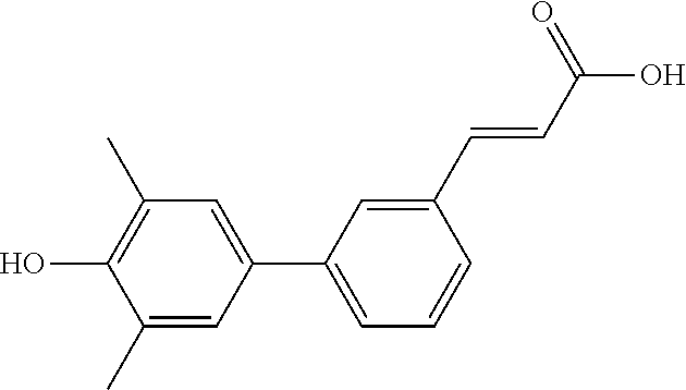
C1(C)=CC(C2=CC=CC(C=CC(O)=O)=C2)=CC(C)=C1O
